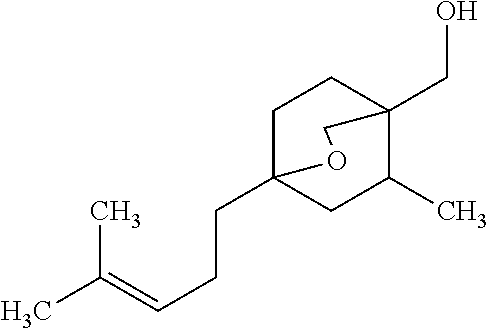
CC(=CCCC12CC(C)C(CO)(CC1)CO2)C
